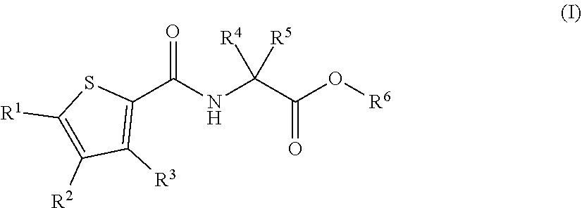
C1(C(NC(C(=O)O[R6])([R5])[R4])=O)=C([R3])C([R2])=C([R1])S1
